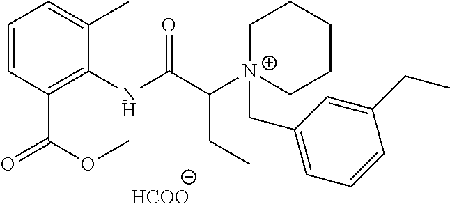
C1=CC(C(OC)=O)=C(NC(C([N+]2(CC3=CC=CC(CC)=C3)CCCCC2)CC)=O)C(C)=C1.[HCOO]
